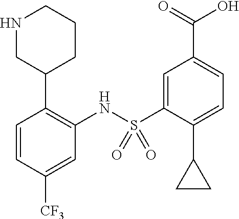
C1=CC([CF3])=CC(NS(C2=CC(C(=O)O)=CC=C2C2CC2)(=O)=O)=C1C1CCCNC1
